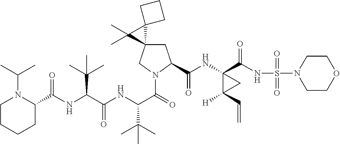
C(NC(C(NC(C(=O)N1CC2(CC1C(NC1(C(NS(=O)(=O)N3CCOCC3)=O)C([H])(C=C)C1)=O)C1(C2(C)C)CCC1)C(C)(C)C)=O)C(C)(C)C)(C1N(C(C)C)CCCC1)=O
